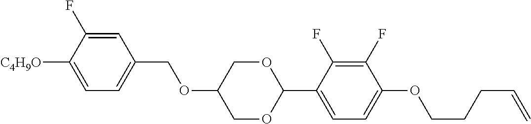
C1=C(F)C([C4H9O])=CC=C1COC1COC(C2=CC=C(OCCCC=C)C(F)=C2F)OC1
